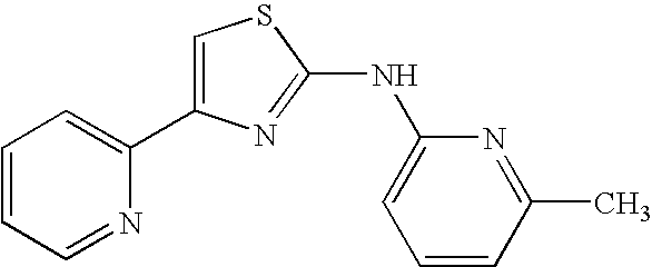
C1=CC=NC(C2=CSC(NC3=CC=CC(C)=N3)=N2)=C1
